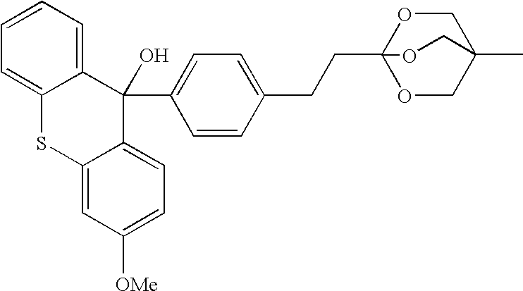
C12=CC([OMe])=CC=C1C(C1=CC=C(CCC34OCC(C)(CO3)CO4)C=C1)(O)C1=CC=CC=C1S2
